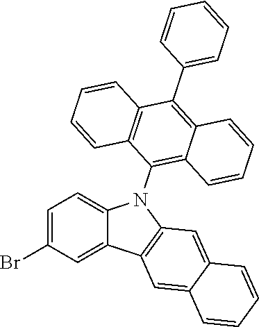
C1=C(Br)C=C2C(=C1)N(C1=C3C(=C(C4=CC=CC=C4)C4=C1C=CC=C4)C=CC=C3)C1=C2C=C2C(=C1)C=CC=C2
